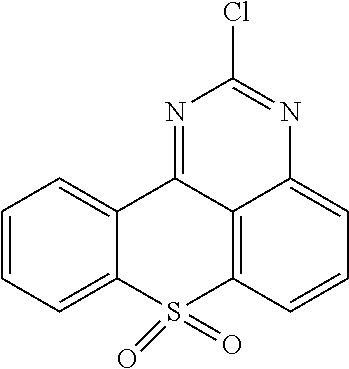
C12=CC=CC=C1S(=O)(=O)C1=C3C2=NC(Cl)=NC3=CC=C1
